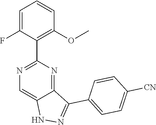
N1=C(C2=C(OC)C=CC=C2F)N=C2C(=C1)NN=C2C1=CC=C([CN])C=C1
